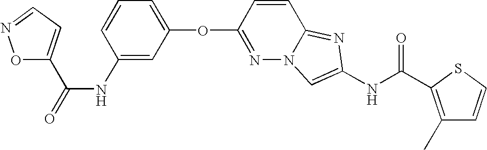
O(C1=NN2C(=NC(NC(=O)C3=C(C)C=CS3)=C2)C=C1)C1=CC=CC(NC(=O)C2=CC=NO2)=C1
